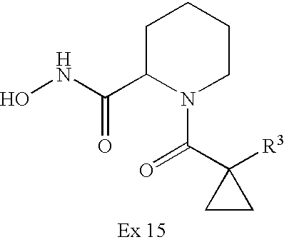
ONC(C1N(C(C2([R3])CC2)=O)CCCC1)=O
